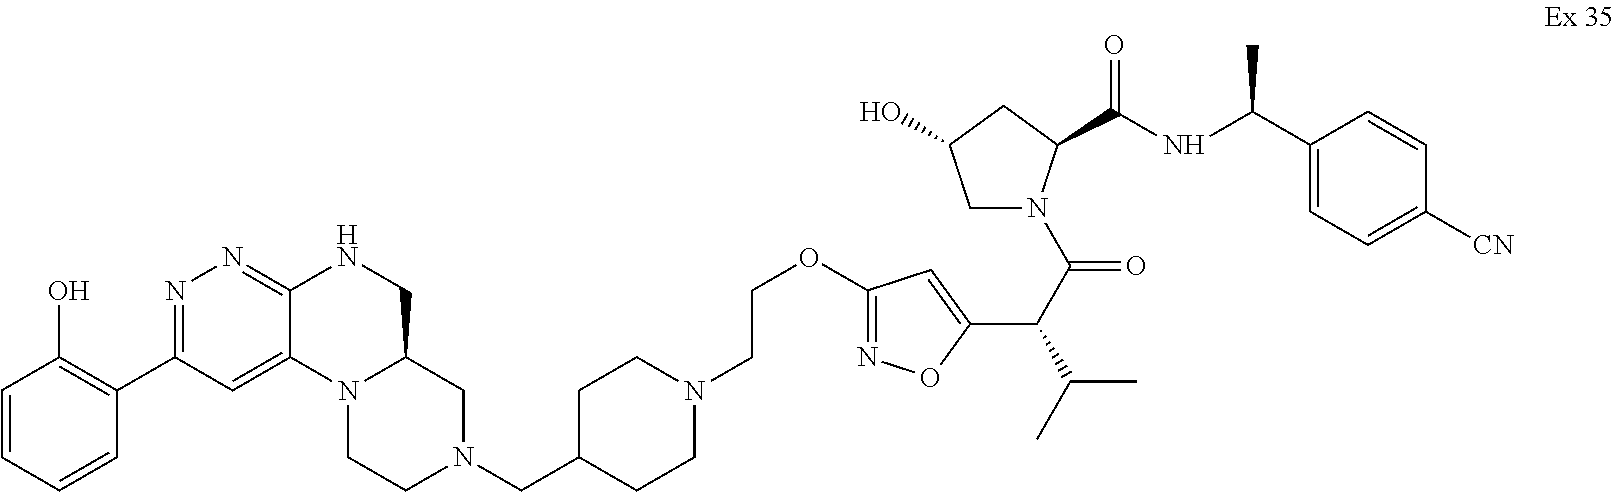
C1=CC=CC(C2=NN=C3C(=C2)N2C(CN3)CN(CC3CCN(CCOC4=NOC(C(C(=O)N5CC(O)CC5C(NC(C5=CC=C([CN])C=C5)C)=O)C(C)C)=C4)CC3)CC2)=C1O
